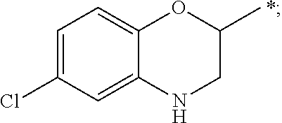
C1=C(Cl)C=C2C(=C1)OC(C)CN2.*
